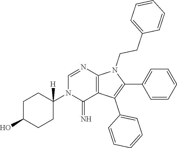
C1(C2=CC=CC=C2)=C(C2=CC=CC=C2)C2=C(N1CCC1=CC=CC=C1)N=CN(C1([H])CCC(O)CC1)C2=N
